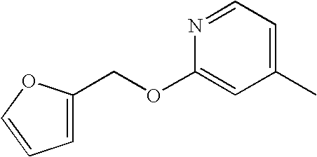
N1=CC=C(C)C=C1OCC1=CC=CO1
